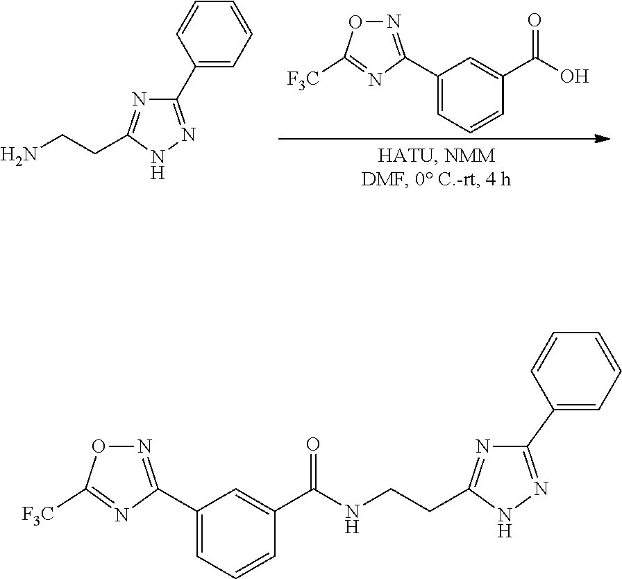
C1(C2=NNC(CCN)=N2)=CC=CC=C1.N1=C(C2=CC=CC(C(O)=O)=C2)N=C([F3C])O1.C1(C2=NOC([F3C])=N2)=CC=CC(C(NCCC2=NC(C3=CC=CC=C3)=NN2)=O)=C1
